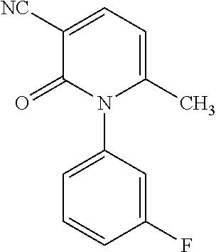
C1(F)=CC(N2C(C)=CC=C([NC])C2=O)=CC=C1
